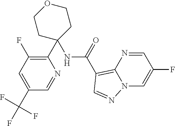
C1(C2=C(F)C=C(C(F)(F)F)C=N2)(NC(C2=C3N=CC(F)=CN3N=C2)=O)CCOCC1
